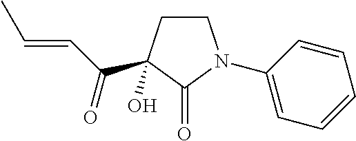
C1CC(C(=O)C=CC)(O)C(=O)N1C1=CC=CC=C1
